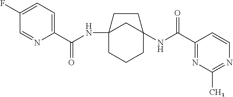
C12(NC(C3=CC=C(F)C=N3)=O)CCCC(NC(C3=NC(C)=NC=C3)=O)(C1)CC2
